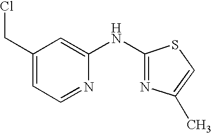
C1(CCl)=CC=NC(NC2=NC(C)=CS2)=C1
